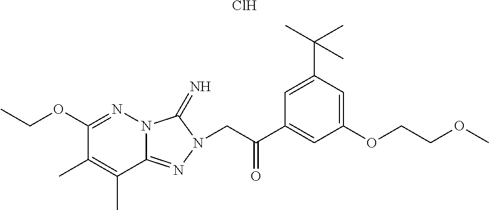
Cl.C1(OCC)=NN2C(=NN(CC(C3=CC(OCCOC)=CC(C(C)(C)C)=C3)=O)C2=N)C(C)=C1C
